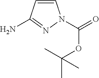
C1=CC(N)=NN1C(=O)OC(C)(C)C
